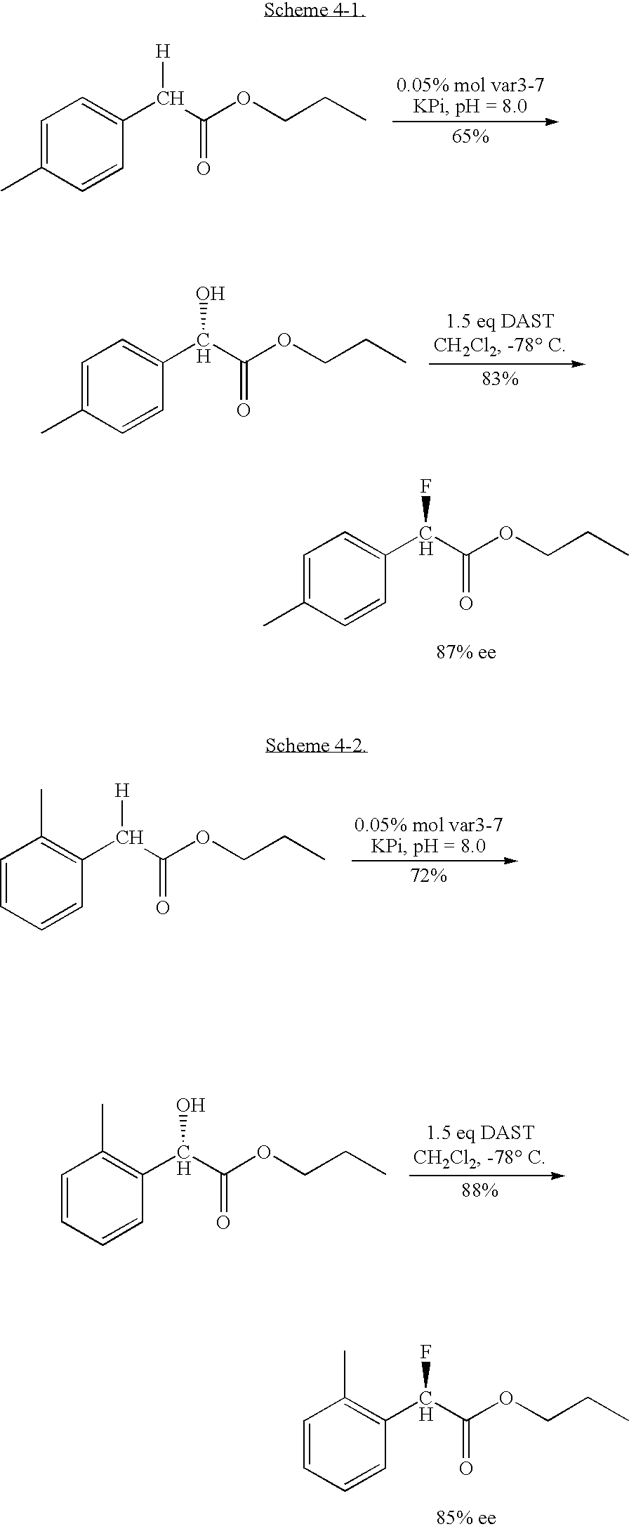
C1=C(C)C=CC(C(C(OCCC)=O)O)=C1.C1=C(C)C=CC(C(C(OCCC)=O)F)=C1.C1=C(C)C=CC(C(C(OCCC)=O)[H])=C1.C1=CC=CC(C(C(OCCC)=O)O)=C1C.C1=CC=CC(C(C(OCCC)=O)F)=C1C.C1=CC=CC(C(C(OCCC)=O)[H])=C1C
